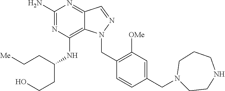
C1(N)=NC(NC(CCO)CC[Me])=C2C(=N1)C=NN2CC1=C([OMe])C=C(CN2CCNCCC2)C=C1
